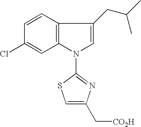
C12=C(C=CC(Cl)=C1)C(CC(C)C)=CN2C1=NC(C[CO2H])=CS1
